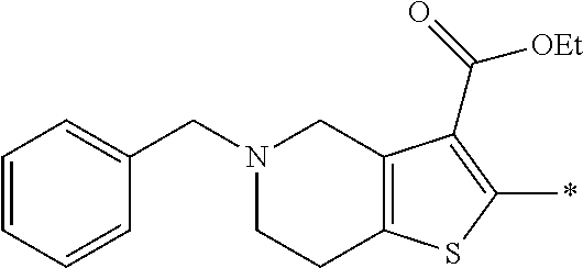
C12=C(SC(*)=C1C(=O)[OEt])CCN(CC1=CC=CC=C1)C2
